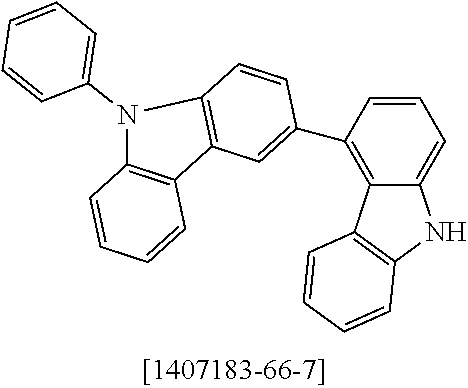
C12=C(C=CC=C1)C1=C(C=CC(C3=C4C(=CC=C3)NC3=C4C=CC=C3)=C1)N2C1=CC=CC=C1
